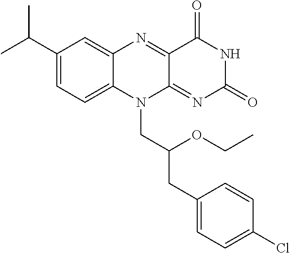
C1(C(C)C)=CC=C2C(=C1)N=C1C(=NC(=O)NC1=O)N2CC(CC1=CC=C(Cl)C=C1)OCC
